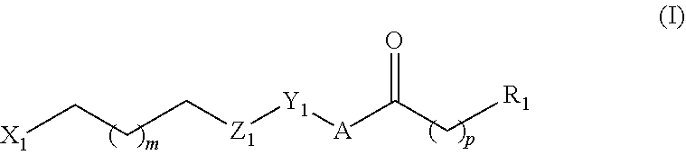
[X1]CCC[Z1][Y1][A]C(C[R1])=O
